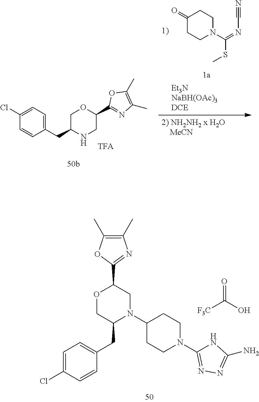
C1(CC2N(C3CCN(C4=NN=C(N)N4)CC3)CC(C3=NC(C)=C(C)O3)OC2)=CC=C(Cl)C=C1.O=C(O)[F3C].C1(CC2NCC(C3=NC(C)=C(C)O3)OC2)=CC=C(Cl)C=C1.C1(=O)CCN(C(SC)=NC#N)CC1
